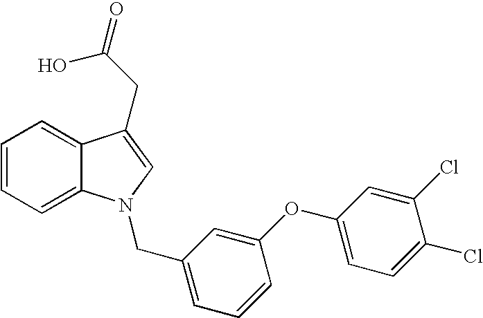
C1=CC=C2C(=C1)C(CC(O)=O)=CN2CC1=CC=CC(OC2=CC=C(Cl)C(Cl)=C2)=C1
